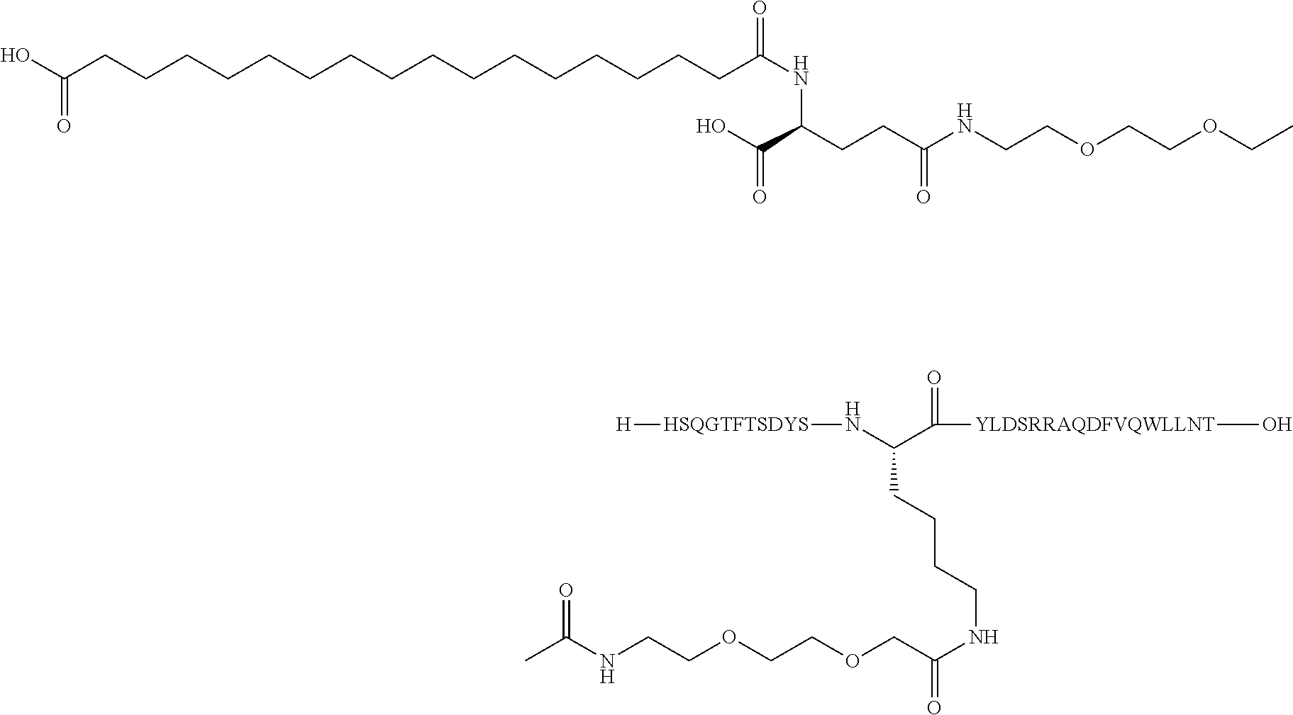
OC(CCCCCCCCCCCCCCCCC(NC(CCC(NCCOCCOCC)=O)C(O)=O)=O)=O.C([YLDSRRAQDFVQWLLNT]O)(=O)C(CCCCNC(COCCOCCNC(C)=O)=O)N[HSQGTFTSDYS][H]
